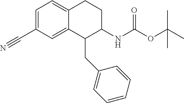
C1=C(C#N)C=C2C(=C1)CCC(NC(OC(C)(C)C)=O)C2CC1=CC=CC=C1
